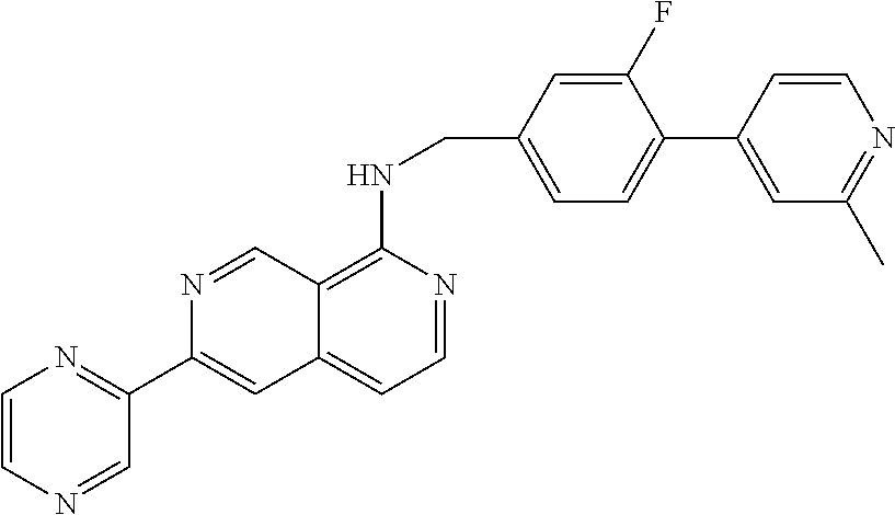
N1=C(C2=CC3=CC=NC(NCC4=CC=C(C5=CC(C)=NC=C5)C(F)=C4)=C3C=N2)C=NC=C1
